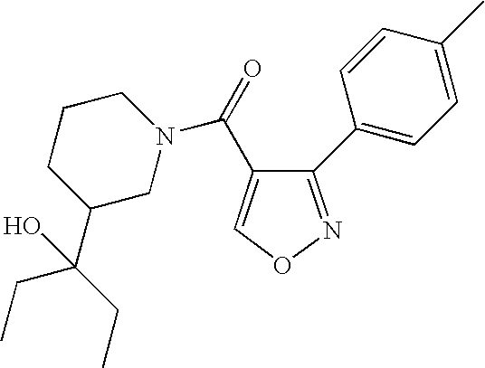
O=C(C1=CON=C1C1=CC=C(C)C=C1)N1CCCC(C(CC)(CC)O)C1
